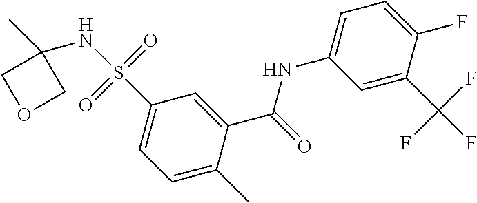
C1=C(C)C(C(NC2=CC=C(F)C(C(F)(F)F)=C2)=O)=CC(S(=O)(=O)NC2(C)COC2)=C1
